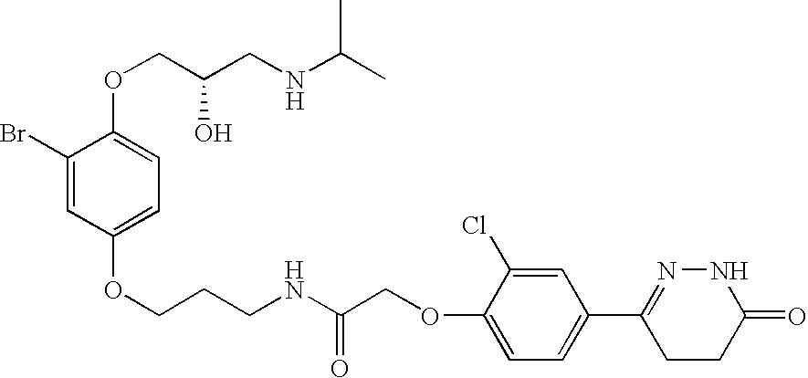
C1(Br)=CC(OCCCNC(COC2=CC=C(C3=NNC(=O)CC3)C=C2Cl)=O)=CC=C1OCC(CNC(C)C)O
